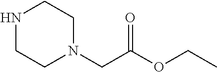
N1CCN(CC(OCC)=O)CC1
